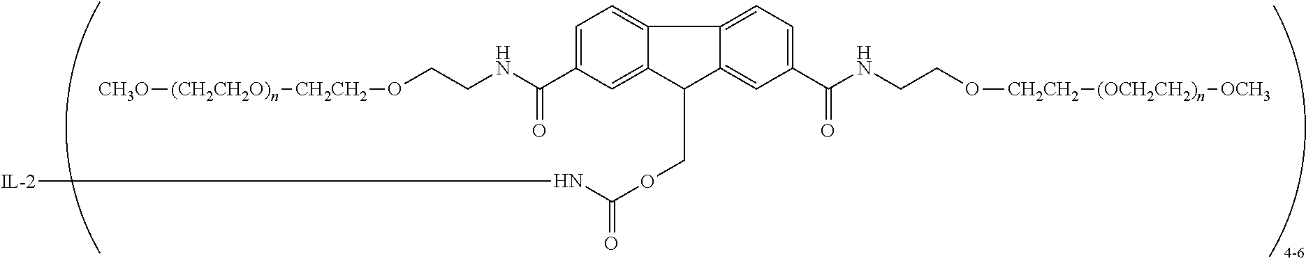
[CH3O][(CH2CH2O)n][CH2CH2]OCCNC(C1=CC=C2C(=C1)C(COC(N[IL-2])=O)C1=CC(C(NCCO[CH2CH2][(OCH2CH2)n][OCH3])=O)=CC=C21)=O
